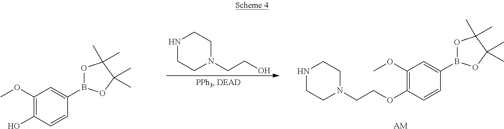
N1CCN(CCO)CC1.C1(OC)=C(O)C=CC(B2OC(C)(C)C(C)(C)O2)=C1.N1CCN(CCOC2=C(OC)C=C(B3OC(C)(C)C(C)(C)O3)C=C2)CC1.[AM]
